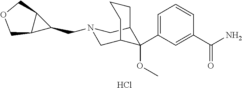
Cl.C1(C(N)=O)=CC(C2(OC)C3CN(CC4C5C4COC5)CC2CCC3)=CC=C1
